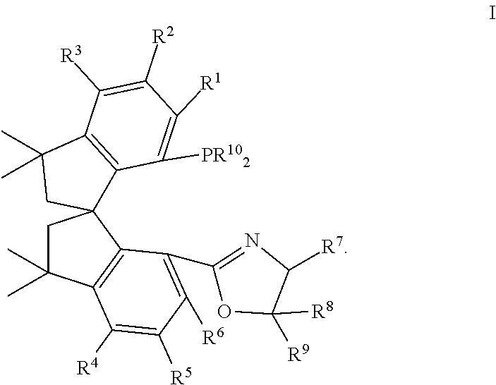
C1C(C)(C)C2=C(C13C1=C(C(C)(C)C3)C([R3])=C([R2])C([R1])=C1[PR102])C(C1=NC([R7])C([R8])([R9])O1)=C([R6])C([R5])=C2[R4]
